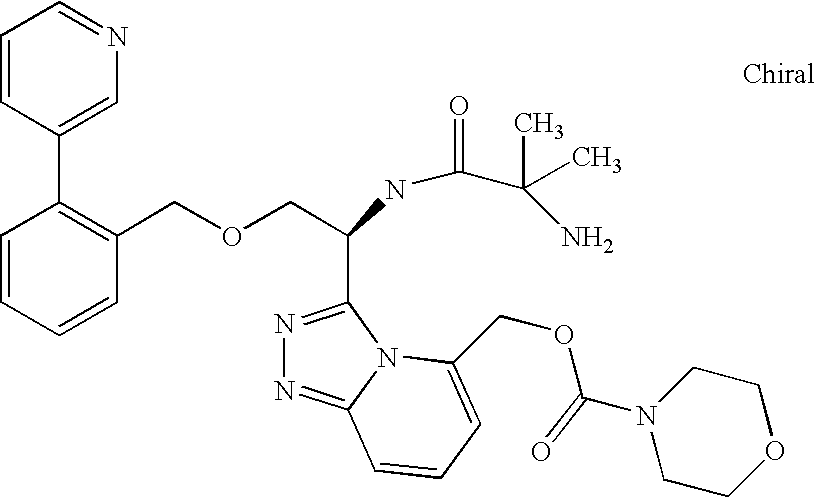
C1=CC=CC(COCC(C2=NN=C3N2C(COC(N2CCOCC2)=O)=CC=C3)NC(C(N)(C)C)=O)=C1C1=CN=CC=C1
